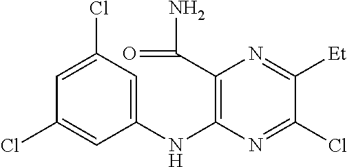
C1=C(Cl)C=C(NC2=C(C(=O)N)N=C([Et])C(Cl)=N2)C=C1Cl
